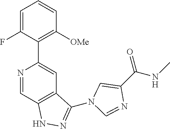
N1=CC2=C(C=C1C1=C([OMe])C=CC=C1F)C(N1C=C(C(NC)=O)N=C1)=NN2
